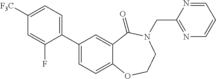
C1([F3C])=CC=C(C2=CC=C3C(=C2)C(=O)N(CC2=NC=CC=N2)CCO3)C(F)=C1
